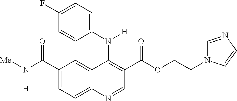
C1(C(N([Me])[H])=O)=CC=C2C(=C1)C(N(C1=CC=C(F)C=C1)[H])=C(C(OCCN1C=NC=C1)=O)C=N2
